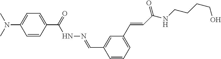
C1(C(=O)NN=CC2=CC(C=CC(NCCCCO)=O)=CC=C2)=CC=C(N(C)C)C=C1
